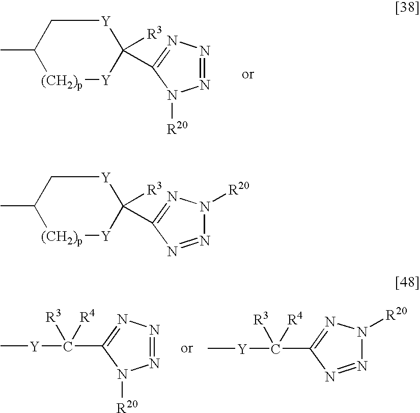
[(CH2)p]1[Y]C([R3])(C2=NN=NN2[R20])[Y]CC1C.C[Y]C(C1=NN=NN1[R20])([R3])[R4].C[Y]C(C1=NN([R20])N=N1)([R3])[R4].[(CH2)p]1[Y]C([R3])(C2=NN([R20])N=N2)[Y]CC1C
